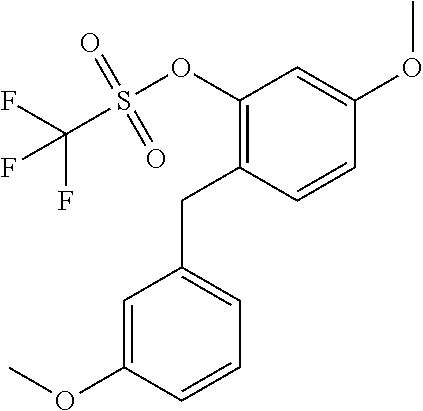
C1(OS(C(F)(F)F)(=O)=O)=C(CC2=CC=CC(OC)=C2)C=CC(OC)=C1
